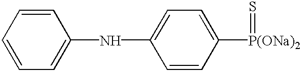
C1=CC=CC=C1NC1=CC=C([P(ONa)2]=S)C=C1
